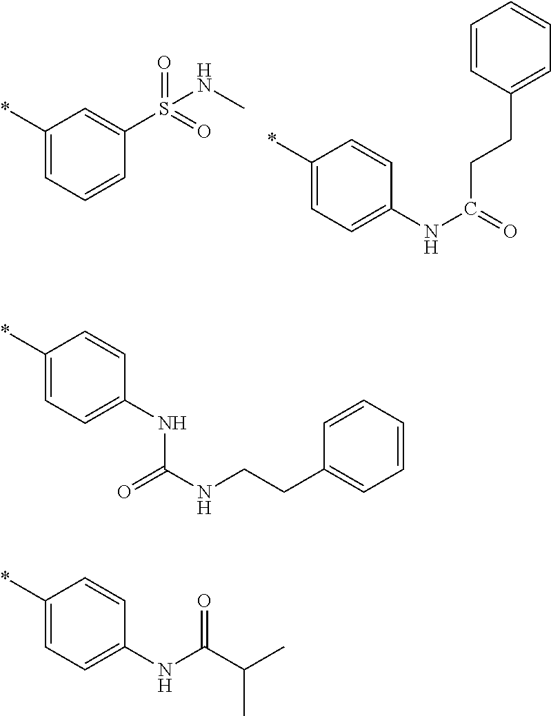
C1(*)=CC=CC(S(=O)(=O)NC)=C1.C1(*)=CC=C(NC(=O)CCC2=CC=CC=C2)C=C1.C1(*)=CC=C(NC(NCCC2=CC=CC=C2)=O)C=C1.C1(*)=CC=C(NC(=O)C(C)C)C=C1
